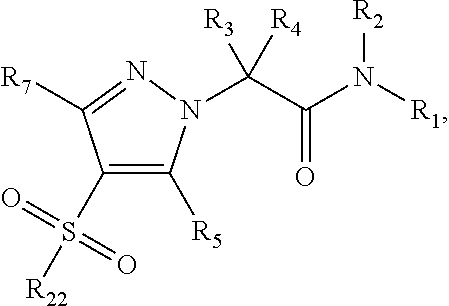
C(C(N([R1])[R2])=O)([R4])(N1C([R5])=C(S(=O)(=O)[R22])C([R7])=N1)[R3]
